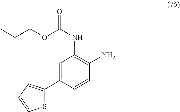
C1=C(C2=CC=CS2)C=CC(N)=C1NC(=O)OCCC
